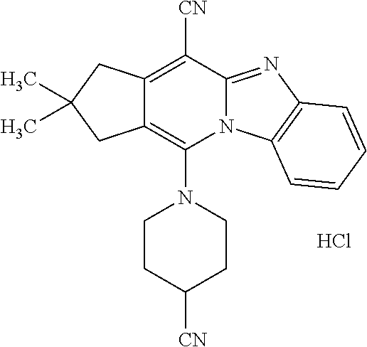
Cl.C1CC([CN])CCN1C1=C2C(=C([CN])C3=NC4=C(N13)C=CC=C4)CC(C)(C)C2
